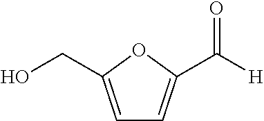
C1=C(CO)OC(C(=O)[H])=C1
